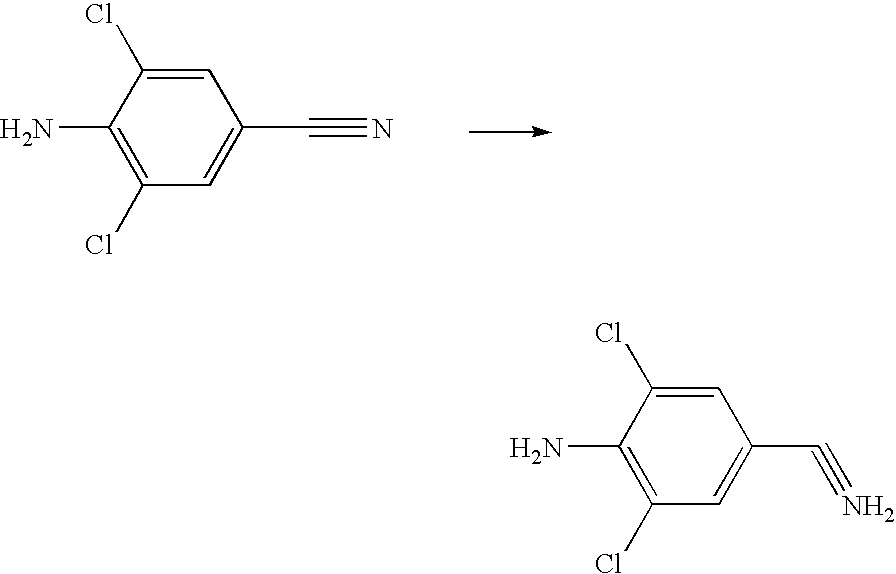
C1(N)=C(Cl)C=C(C#N)C=C1Cl.C1(N)=C(Cl)C=C(C#N)C=C1Cl
